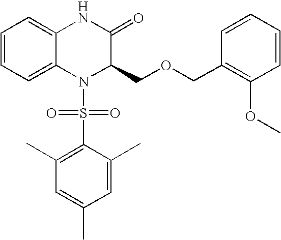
C1=CC=C2C(=C1)NC(=O)C(COCC1=C(OC)C=CC=C1)N2S(=O)(=O)C1=C(C)C=C(C)C=C1C
